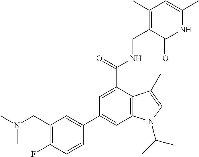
C1=C(C(=O)NCC2=C(C)C=C(C)NC2=O)C2=C(C=C1C1=CC(CN(C)C)=C(F)C=C1)N(C(C)C)C=C2C
